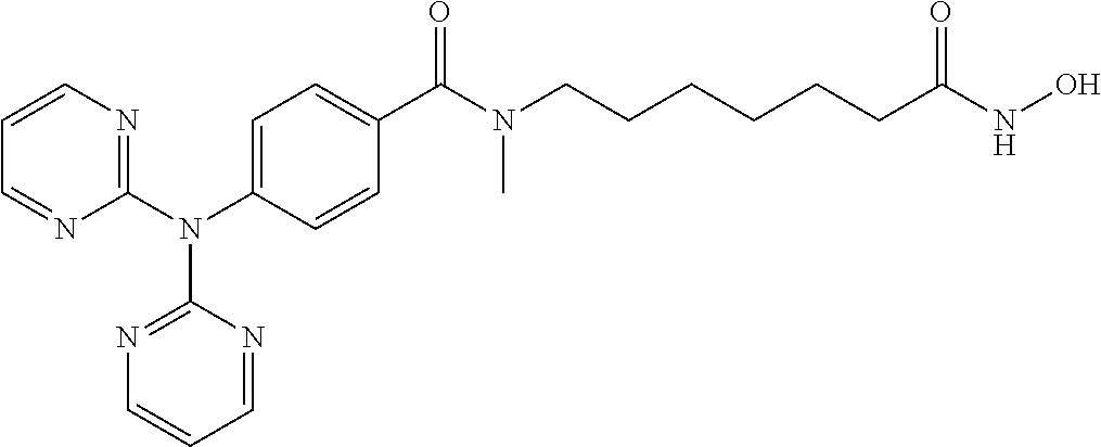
C1(N(C2=CC=C(C(N(CCCCCCC(NO)=O)C)=O)C=C2)C2=NC=CC=N2)=NC=CC=N1
